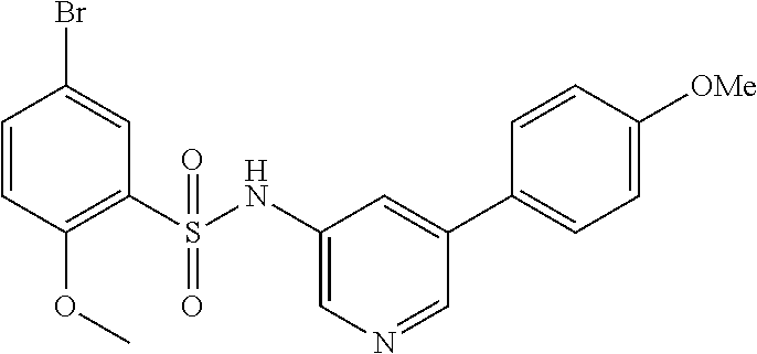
C1=CC(OC)=C(S(NC2=CN=CC(C3=CC=C([OMe])C=C3)=C2)(=O)=O)C=C1Br
